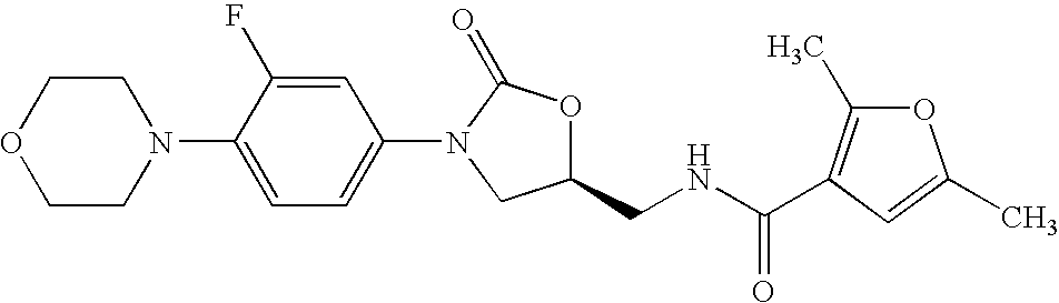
C1COCCN1C1=CC=C(N2CC(CNC(=O)C3=C(C)OC(C)=C3)OC2=O)C=C1F
